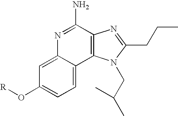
C1=C2C(=CC(O[R])=C1)N=C(N)C1=C2N(CC(C)C)C(CCC)=N1
